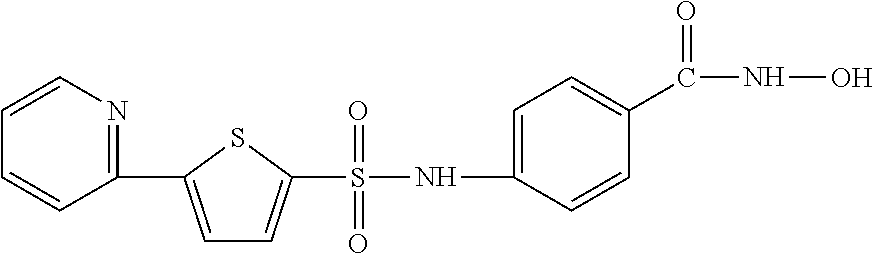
C1=CN=C(C2=CC=C(S(=O)(=O)NC3=CC=C(C(NO)=O)C=C3)S2)C=C1
